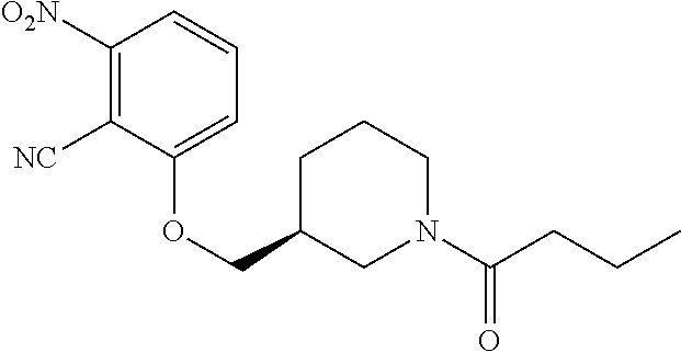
C1([O2N])=C([NC])C(OCC2CN(C(CCC)=O)CCC2)=CC=C1
